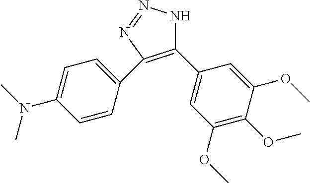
C1(C2=CC(OC)=C(OC)C(OC)=C2)=C(C2=CC=C(N(C)C)C=C2)N=NN1
